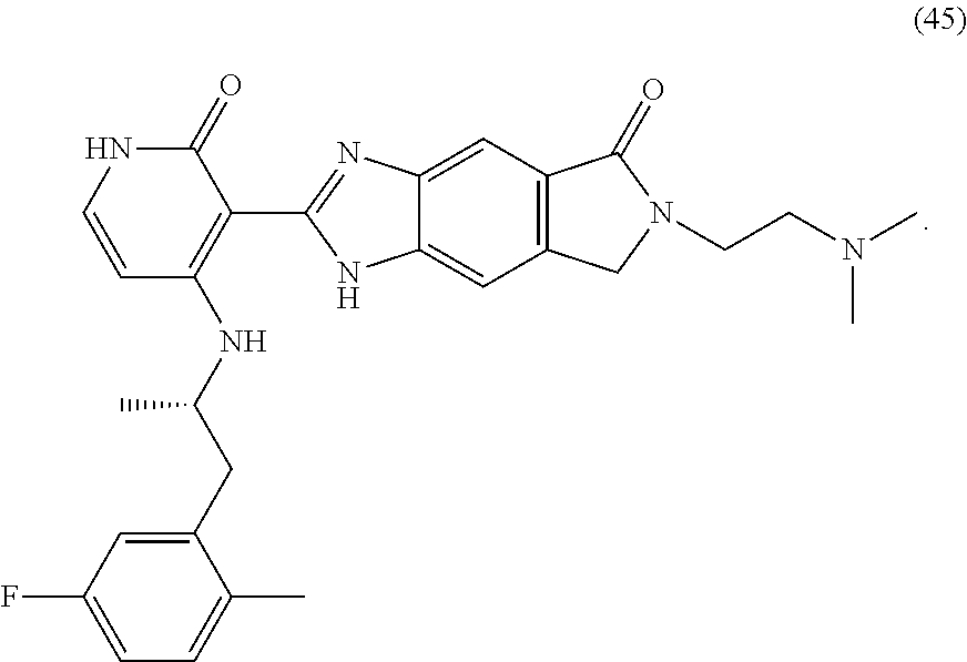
C1(C2=NC3=CC4=C(C=C3N2)CN(CCN(C)C)C4=O)=C(NC(CC2=CC(F)=CC=C2C)C)C=CNC1=O
